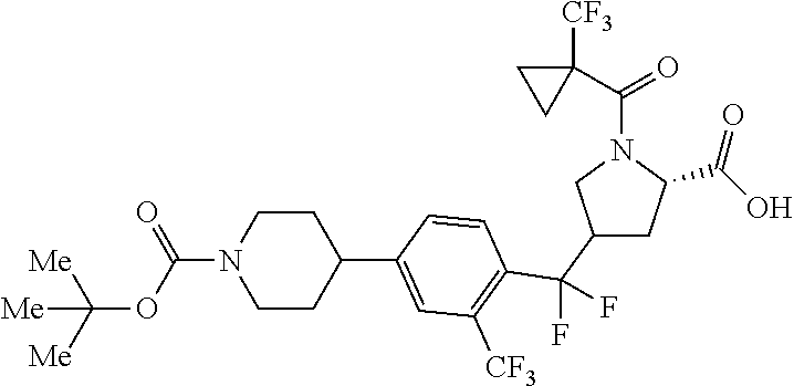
C1(C(C2=C([CF3])C=C(C3CCN(C(OC([Me])([Me])[Me])=O)CC3)C=C2)(F)F)CC(C(O)=O)N(C(C2([CF3])CC2)=O)C1
